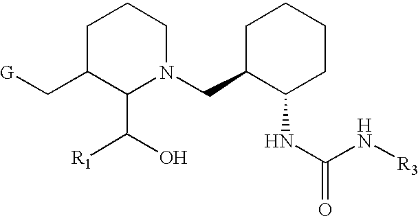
C1C(C[G])C(C([R1])O)N(CC2C(NC(N[R3])=O)CCCC2)CC1
